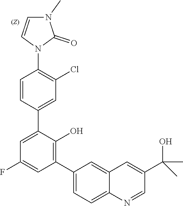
C1=CC(C2=CC(F)=CC(C3=CC=C4C(=C3)C=C(C(O)(C)C)C=N4)=C2O)=CC(Cl)=C1N1C(=O)N(C)C=C1
